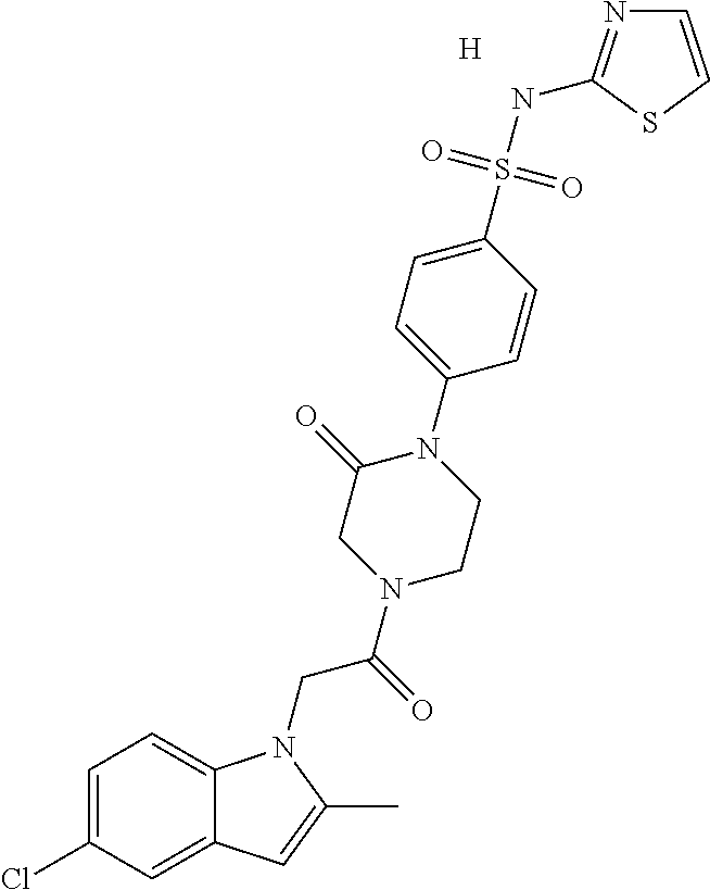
[H].C1=C(Cl)C=C2C(=C1)N(CC(=O)N1CC(=O)N(C3=CC=C(S(NC4=NC=CS4)(=O)=O)C=C3)CC1)C(C)=C2
